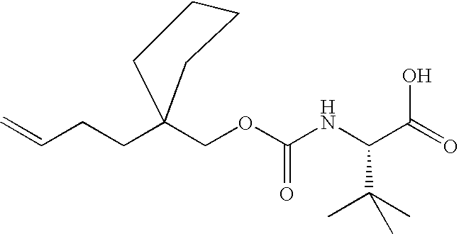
C=CCCC1(COC(NC(C(=O)O)C(C)(C)C)=O)CCCC1
